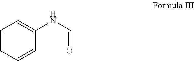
C1=CC=CC(NC=O)=C1
